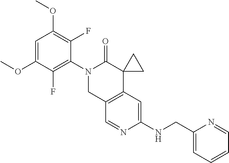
C1=C(OC)C(F)=C(N2CC3=C(C4(C2=O)CC4)C=C(NCC2=CC=CC=N2)N=C3)C(F)=C1OC
